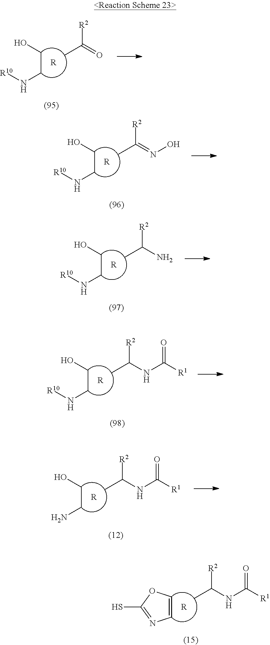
[R].SC1=NC=CO1.CC(NC(=O)[R1])[R2].[R].C(CN[R10])O.CC(=O)[R2].[R].C(CN[R10])O.CC(=NO)[R2].[R].C(CN[R10])O.CC(N)[R2].[R].C(CN[R10])O.CC(NC(=O)[R1])[R2].[R].C(CN)O.CC(NC(=O)[R1])[R2]
